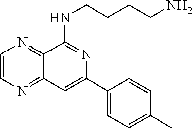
C1=CN=C2C(=N1)C(NCCCCN)=NC(C1=CC=C(C)C=C1)=C2
